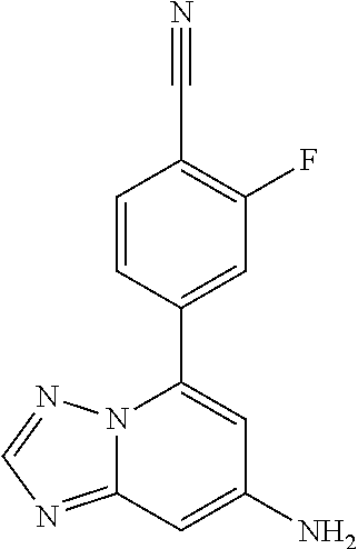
N12C(=NC=N1)C=C(N)C=C2C1=CC(F)=C(C#N)C=C1
